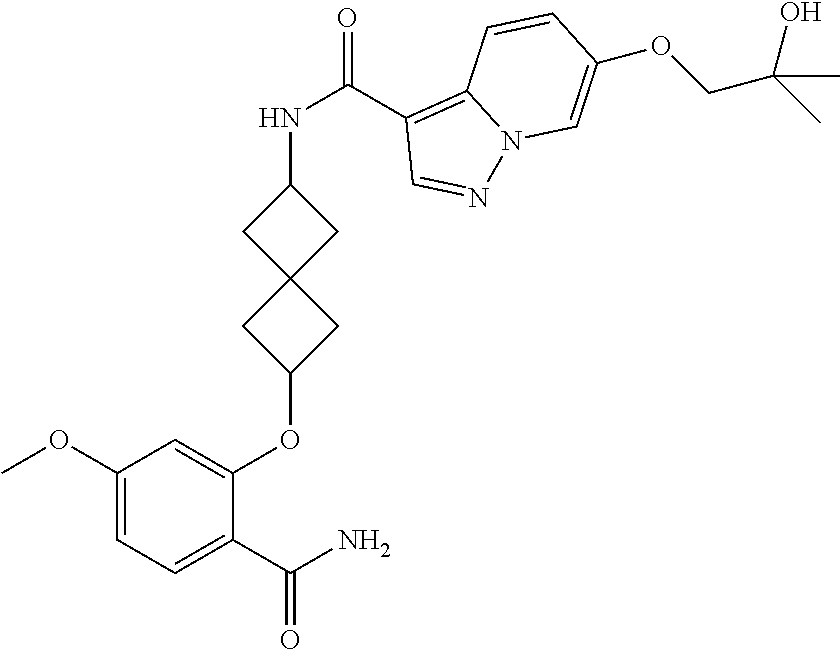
C1(OC)=CC=C(C(N)=O)C(OC2CC3(C2)CC(NC(C2=C4N(N=C2)C=C(OCC(C)(O)C)C=C4)=O)C3)=C1
